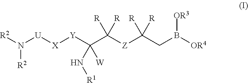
[R2]N([U][X][Y]C(C([Z]C(CB([OR4])[OR3])([R])[R])([R])[R])([W])N[R1])[R2]
